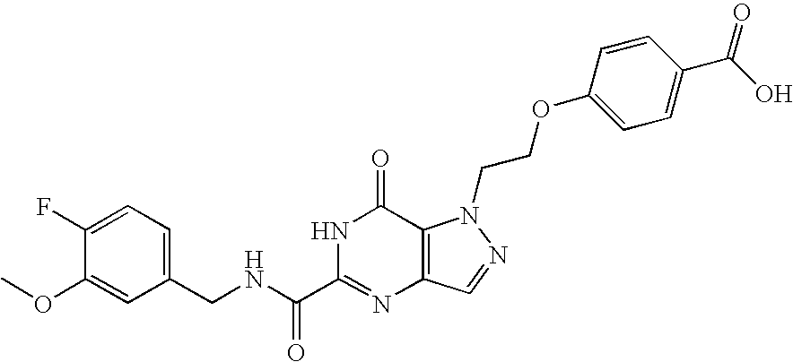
C1(CNC(C2=NC3=C(C(=O)N2)N(CCOC2=CC=C(C(O)=O)C=C2)N=C3)=O)=CC=C(F)C(OC)=C1
